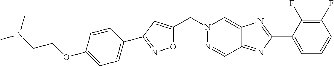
C(N1N=CC2=NC(C3=CC=CC(F)=C3F)=NC2=C1)C1=CC(C2=CC=C(OCCN(C)C)C=C2)=NO1
